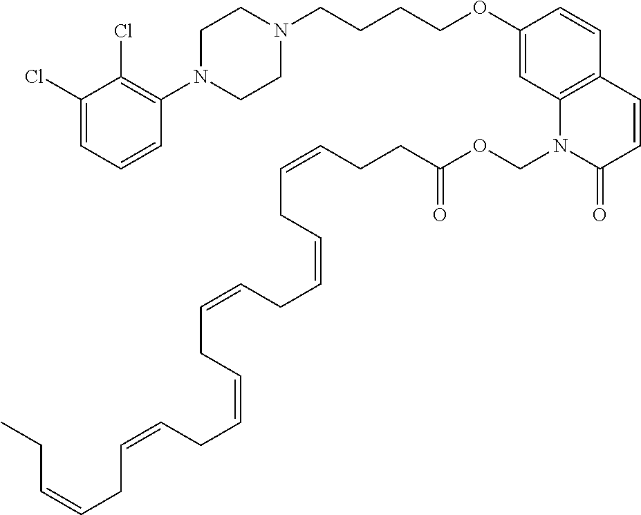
C1(Cl)=CC=CC(N2CCN(CCCCOC3=CC4=C(C=C3)C=CC(=O)N4COC(=O)CCC=CCC=CCC=CCC=CCC=CCC=CCC)CC2)=C1Cl
